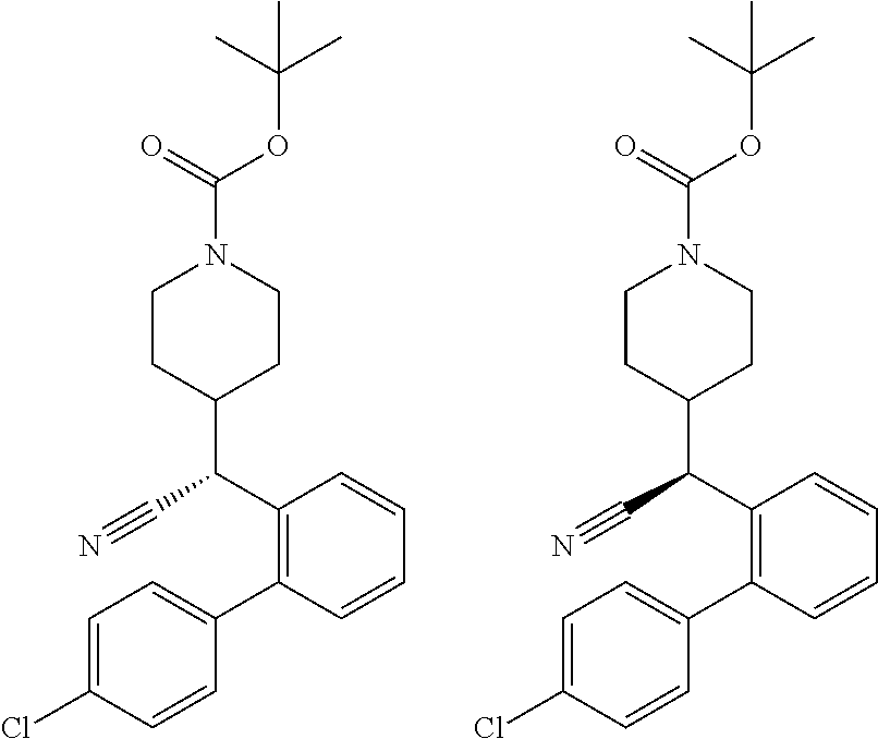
C1=C(Cl)C=CC(C2=C(C(C#N)C3CCN(C(=O)OC(C)(C)C)CC3)C=CC=C2)=C1.C1=C(Cl)C=CC(C2=C(C(C#N)C3CCN(C(=O)OC(C)(C)C)CC3)C=CC=C2)=C1
